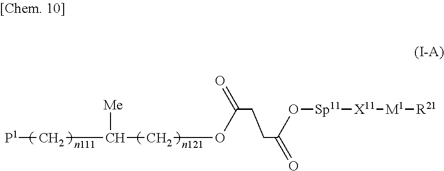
[P1]CC([Me])COC(CCC(=O)O[Sp11][X11][M1][R21])=O
